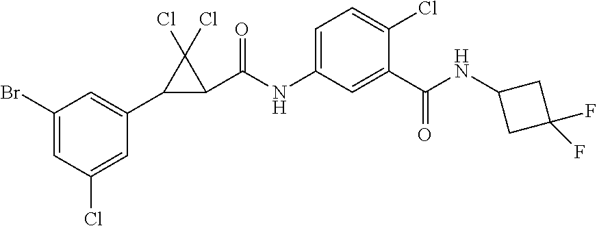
C1(Br)=CC(Cl)=CC(C2C(C(NC3=CC=C(Cl)C(C(NC4CC(F)(F)C4)=O)=C3)=O)C2(Cl)Cl)=C1
